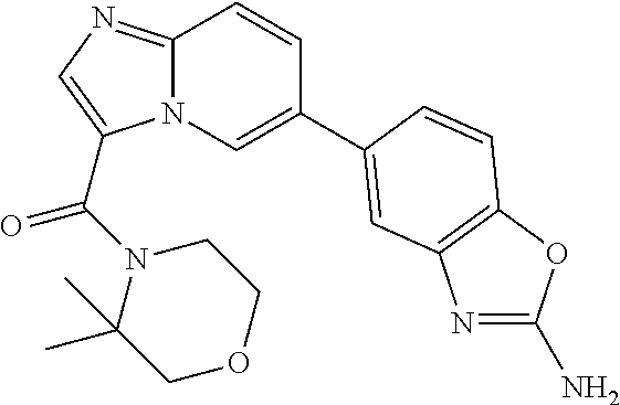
N12C(=NC=C1C(=O)N1C(C)(C)COCC1)C=CC(C1=CC3=C(OC(N)=N3)C=C1)=C2
